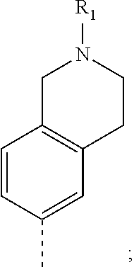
C1=CC(C)=CC2=C1CN([R1])CC2
